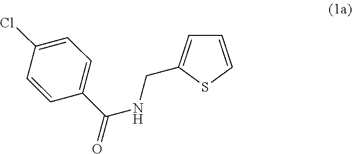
C1=CSC(CNC(=O)C2=CC=C(Cl)C=C2)=C1
